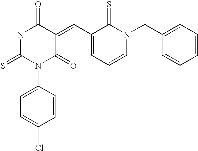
N1C(=S)N(C2=CC=C(Cl)C=C2)C(=O)C(=CC2=CC=CN(CC3=CC=CC=C3)C2=S)C1=O
